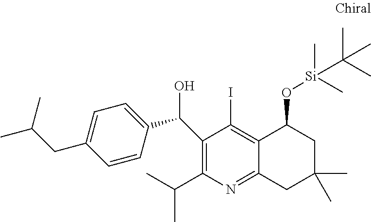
C1(C(C2=CC=C(CC(C)C)C=C2)O)=C(C(C)C)N=C2C(=C1I)C(O[Si](C)(C)C(C)(C)C)CC(C)(C)C2
